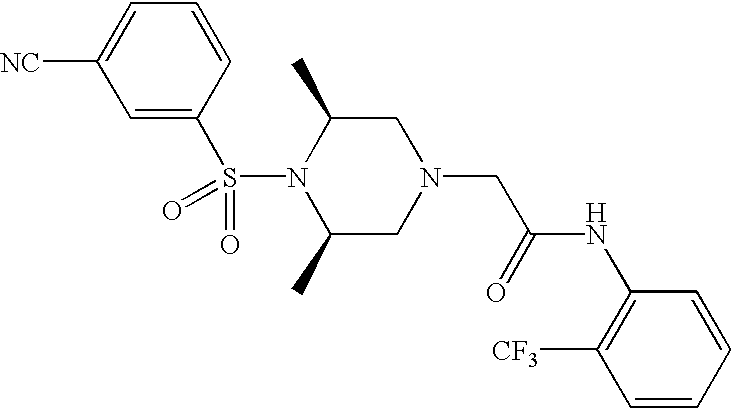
C1=C(S(=O)(N2C(C)CN(CC(=O)NC3=C([CF3])C=CC=C3)CC2C)=O)C=CC=C1[NC]
